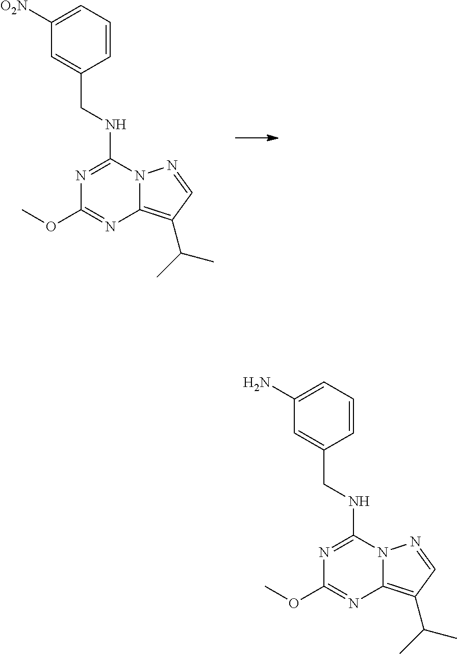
N1=C(NCC2=CC([O2N])=CC=C2)N2C(=C(C(C)C)C=N2)N=C1OC.N1=C(NCC2=CC(N)=CC=C2)N2C(=C(C(C)C)C=N2)N=C1OC
